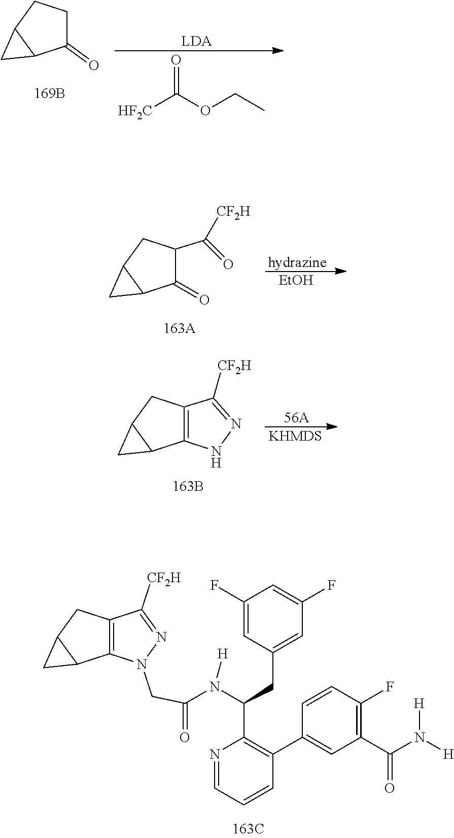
C12=C(C([CF2H])=NN1CC(=O)N(C(C1=C(C3=CC(C(N([H])[H])=O)=C(F)C=C3)C=CC=N1)CC1=CC(F)=CC(F)=C1)[H])CC1C2C1.C1(=O)CCC2C1C2.[HF2C]C(OCC)=O.C1(=O)C(C([CF2H])=O)CC2C1C2.[EtOH].C12=C(C([CF2H])=NN1)CC1C2C1.[KHMDS]
